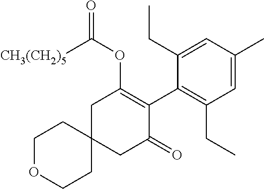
C1OCCC2(C1)CC(=O)C(C1=C(CC)C=C(C)C=C1CC)=C(OC([CH3(CH2)5])=O)C2
